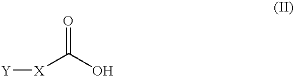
[Y][X]C(O)=O
